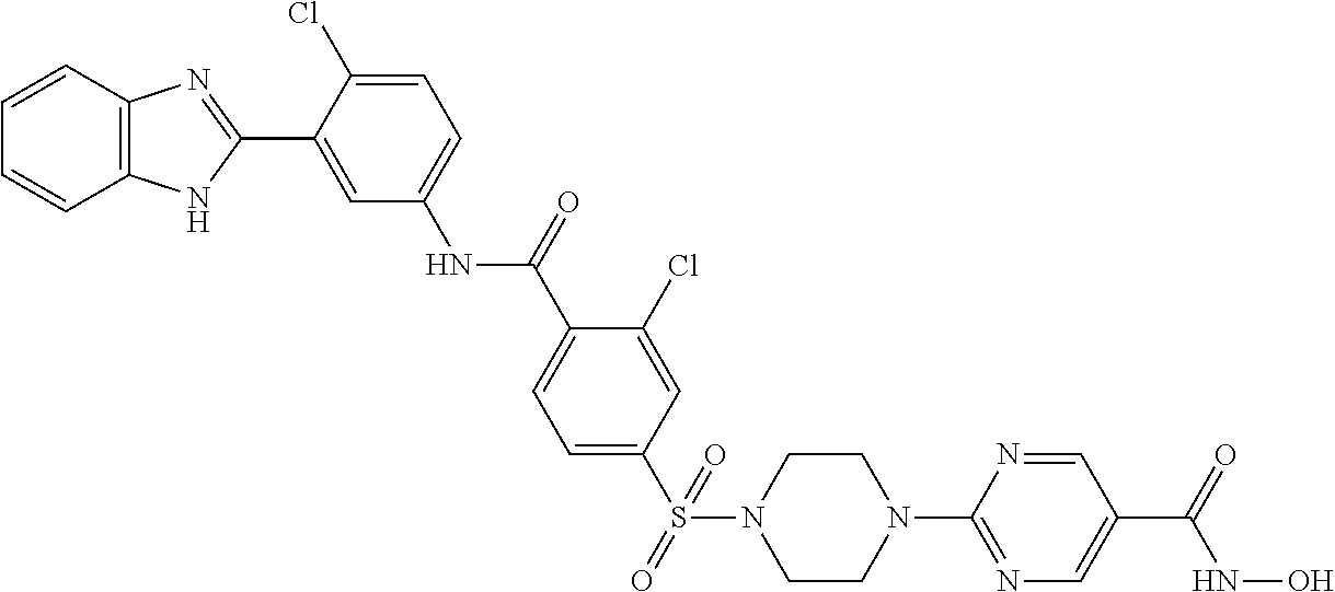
N1(C2=NC=C(C(=O)NO)C=N2)CCN(S(C2=CC=C(C(=O)NC3=CC=C(Cl)C(C4=NC5=C(N4)C=CC=C5)=C3)C(Cl)=C2)(=O)=O)CC1
